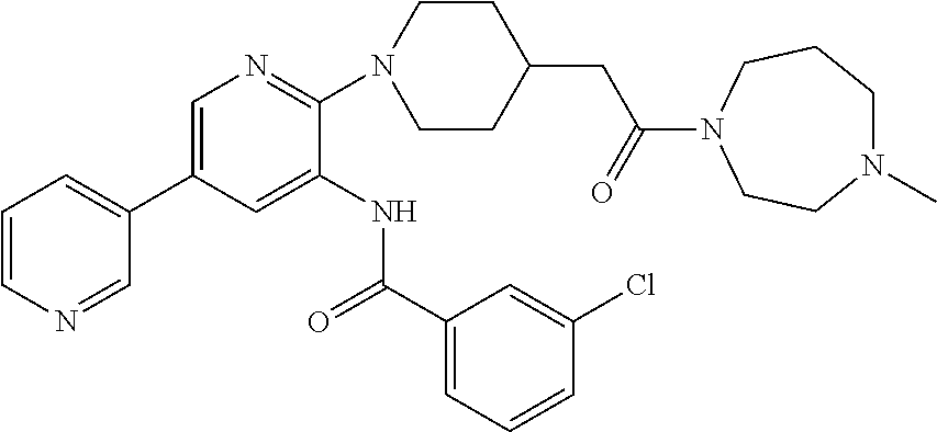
C1=C(C2=CC=CN=C2)C=C(NC(C2=CC=CC(Cl)=C2)=O)C(N2CCC(CC(=O)N3CCCN(C)CC3)CC2)=N1
